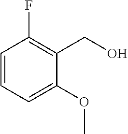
C1=CC=C(OC)C(CO)=C1F
